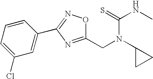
C1(CN(C2CC2)C(=S)NC)=NC(C2=CC(Cl)=CC=C2)=NO1
